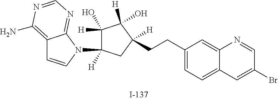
C(CC1=CC=C2C(=C1)N=CC(Br)=C2)C1([H])CC(N2C3=NC=NC(N)=C3C=C2)([H])C([H])(O)C1([H])O
